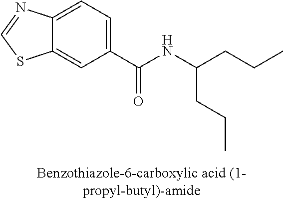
C12=CC(C(NC(CCC)CCC)=O)=CC=C1N=CS2
